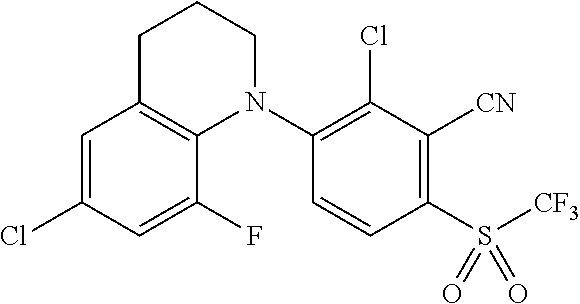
C1=C(Cl)C=C(F)C2=C1CCCN2C1=C(Cl)C([CN])=C(S([CF3])(=O)=O)C=C1
